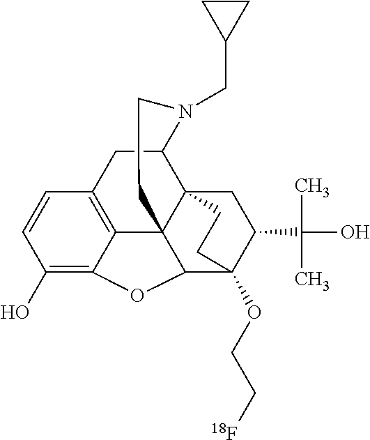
C1(O)=C2C3=C(C=C1)CC1C45C3(C(C(OCC[18F])(C(C(C)(C)O)C4)CC5)O2)CCN1CC1CC1
